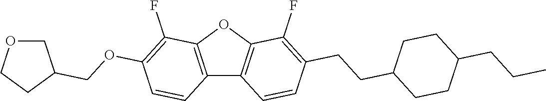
C12=C(OC3=C1C=CC(CCC1CCC(CCC)CC1)=C3F)C(F)=C(OCC1COCC1)C=C2
